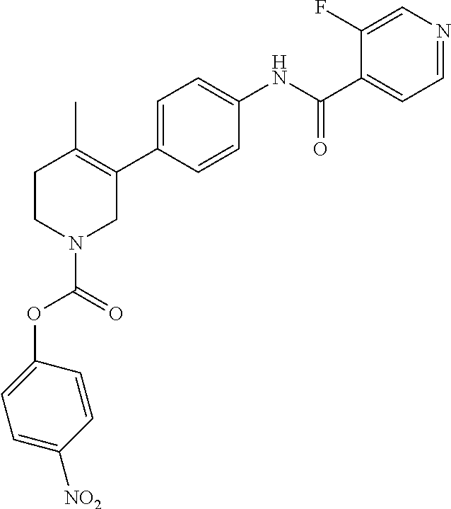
C1=C(C2=C(C)CCN(C(OC3=CC=C([NO2])C=C3)=O)C2)C=CC(NC(C2=CC=NC=C2F)=O)=C1
